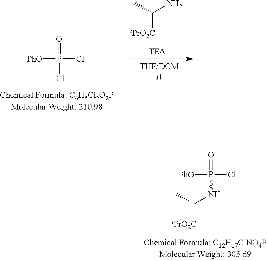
[PhO]P(=O)(Cl)Cl.C(C)(N)[iPrO2C].C(C)(NP(Cl)([PhO])=O)[iPrO2C]
